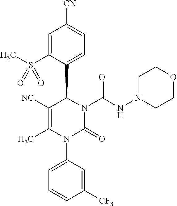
C1([NC])=C(C)N(C2=CC=CC([CF3])=C2)C(=O)N(C(NN2CCOCC2)=O)C1C1=CC=C([CN])C=C1S(C)(=O)=O
